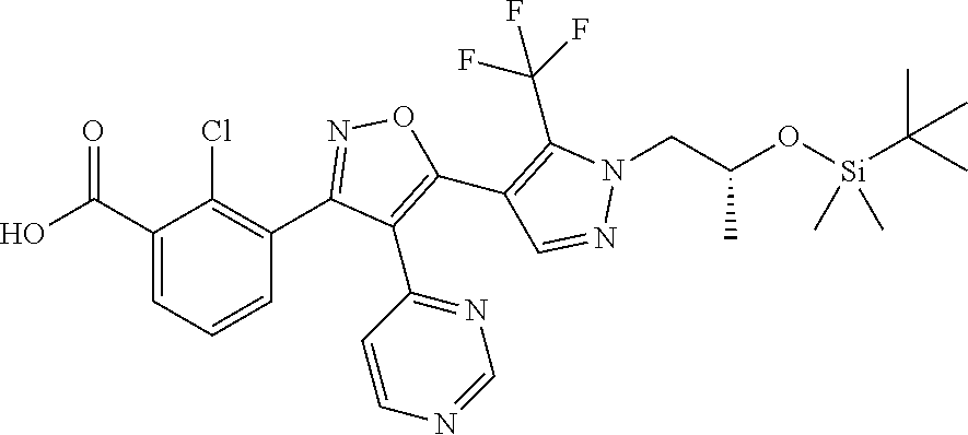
C1(C2=NOC(C3=C(C(F)(F)F)N(CC(O[Si](C(C)(C)C)(C)C)C)N=C3)=C2C2=NC=NC=C2)=C(Cl)C(C(O)=O)=CC=C1
